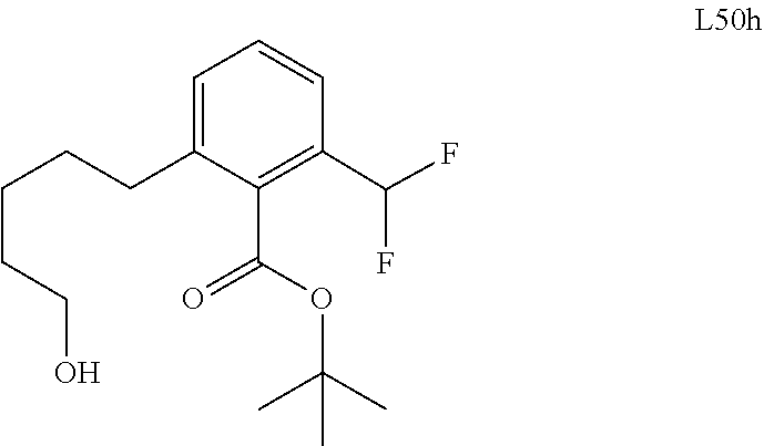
C1=CC=C(CCCCCO)C(C(OC(C)(C)C)=O)=C1C(F)F
